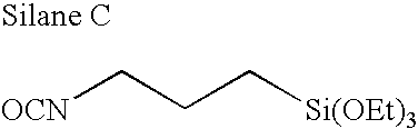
[OCN]CCC[Si(OEt)3]
